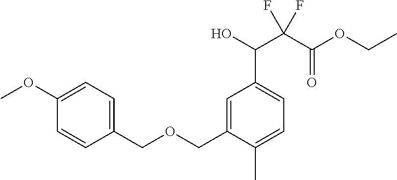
C1=C(COCC2=CC=C(OC)C=C2)C(C)=CC=C1C(O)C(C(OCC)=O)(F)F
